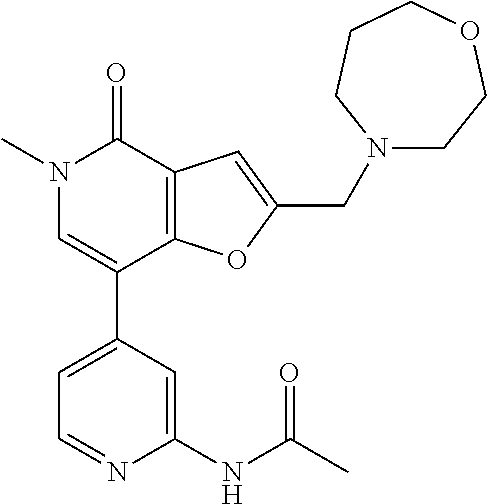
C1=C(C2=CN(C)C(=O)C3=C2OC(CN2CCOCCC2)=C3)C=C(NC(C)=O)N=C1
